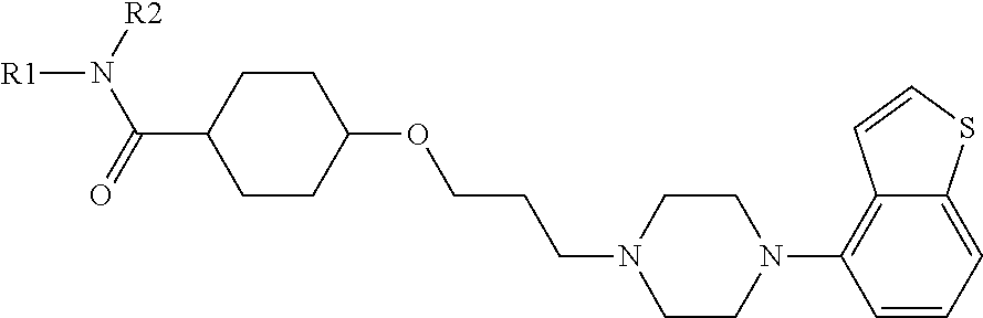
C1(OCCCN2CCN(C3=C4C(=CC=C3)SC=C4)CC2)CCC(C(N([R1])[R2])=O)CC1
